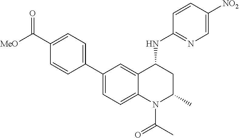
C1(C2=CC=C(C([MeO])=O)C=C2)=CC=C2C(=C1)C(NC1=NC=C([NO2])C=C1)CC(C)N2C(C)=O
